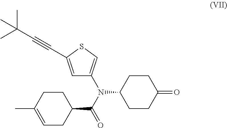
C1=C(C)CCC(C(N(C2CCC(=O)CC2)C2=CSC(C#CC(C)(C)C)=C2)=O)C1
